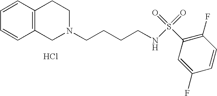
Cl.C1=CC=CC2=C1CCN(CCCCNS(=O)(=O)C1=C(F)C=CC(F)=C1)C2
